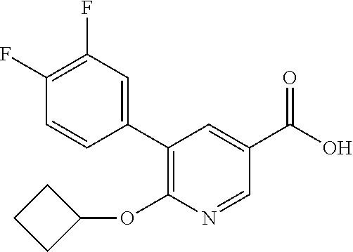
C1(C2=C(OC3CCC3)N=CC(C(O)=O)=C2)=CC(F)=C(F)C=C1
